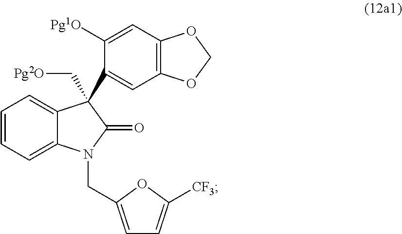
C1=C2C(=CC=C1)C(C[Pg2O])(C1=CC3=C(C=C1[Pg1O])OCO3)C(=O)N2CC1=CC=C([CF3])O1
